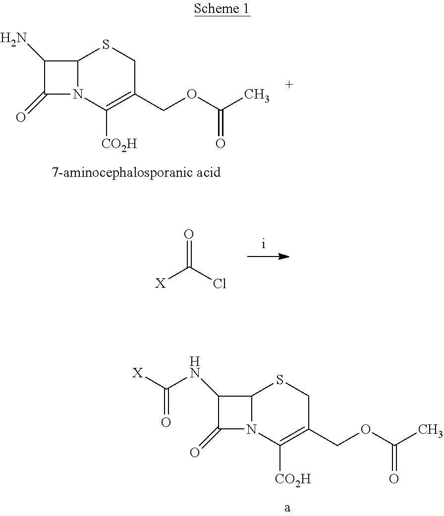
C12N(C([CO2H])=C(COC(C)=O)CS1)C(=O)C2N.O=C(Cl)[X].C12N(C([CO2H])=C(COC(C)=O)CS1)C(=O)C2NC([X])=O
